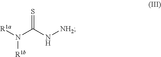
[R1a]N(C(N[NH2])=S)[R1b]
